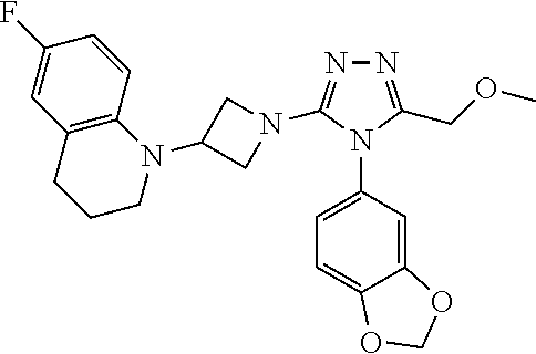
N1=C(COC)N(C2=CC=C3C(=C2)OCO3)C(N2CC(N3C4=C(CCC3)C=C(F)C=C4)C2)=N1
